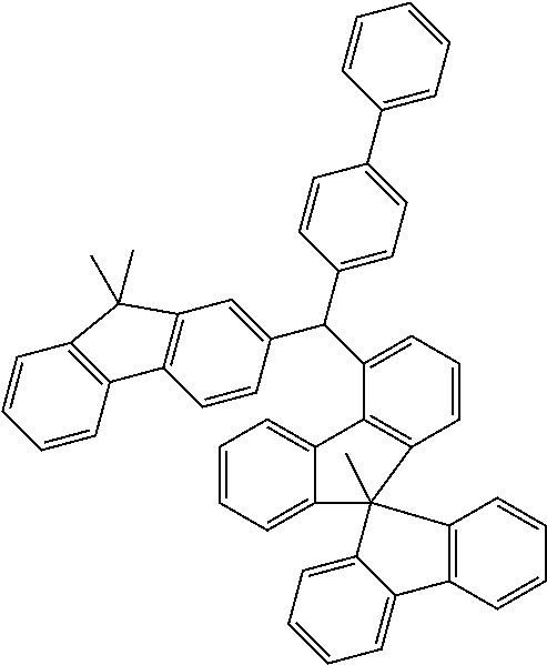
C(C1=CC2=C(C=C1)C1=C(C=CC=C1)C2(C)C)(C1=CC=CC2=C1C1=CC=CC=C1C21(C)C2=CC=CC=C2C2=C1C=CC=C2)C1=CC=C(C2=CC=CC=C2)C=C1
